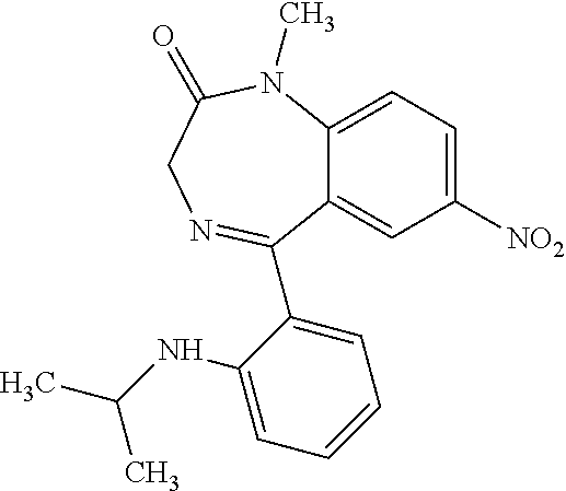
C12=CC([NO2])=CC=C1N(C)C(=O)CN=C2C1=CC=CC=C1NC(C)C
